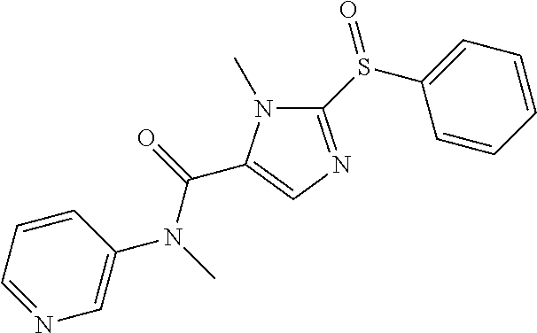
C1(S(C2=CC=CC=C2)=O)=NC=C(C(=O)N(C)C2=CN=CC=C2)N1C
